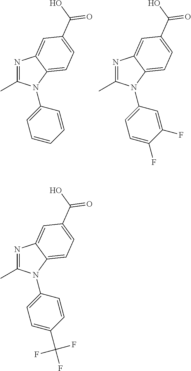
N1=C(C)N(C2=CC=CC=C2)C2=CC=C(C(O)=O)C=C12.N1=C(C)N(C2=CC=C(F)C(F)=C2)C2=CC=C(C(O)=O)C=C12.N1=C(C)N(C2=CC=C(C(F)(F)F)C=C2)C2=CC=C(C(O)=O)C=C12
